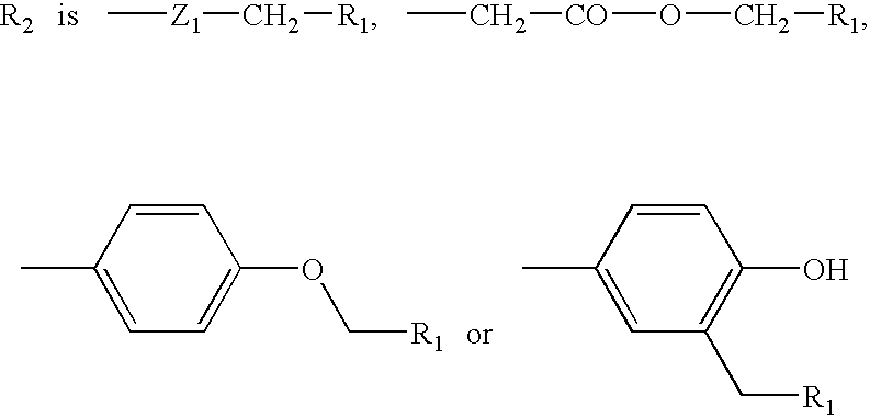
C[Z1]C[R1].CC[CO]OC[R1].C1=CC(C)=CC=C1OC[R1].C1=CC(C)=CC(C[R1])=C1O
